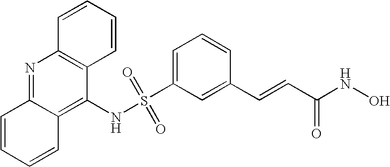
S(C1=CC=CC(C=CC(NO)=O)=C1)(NC1=C2C(=NC3=C1C=CC=C3)C=CC=C2)(=O)=O
